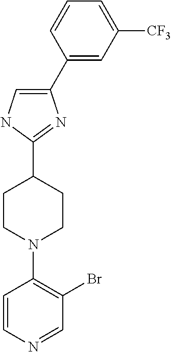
C1(C2=CC([CF3])=CC=C2)=CNC(C2CCN(C3=C(Br)C=NC=C3)CC2)=N1
